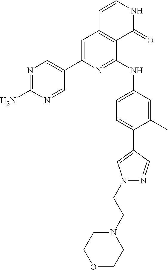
C1(C2=CC3=C(C(NC4=CC=C(C5=CN(CCN6CCOCC6)N=C5)C(C)=C4)=N2)C(=O)NC=C3)=CN=C(N)N=C1
